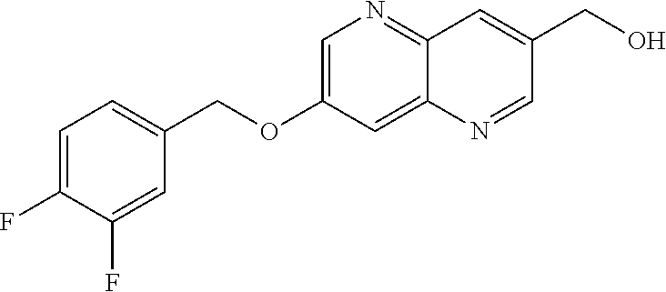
C1=C(F)C(F)=CC(COC2=CN=C3C(=C2)N=CC(CO)=C3)=C1
